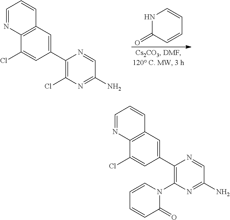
N1C(=O)C=CC=C1.C1(C2=CC3=C(C(Cl)=C2)N=CC=C3)=C(Cl)N=C(N)C=N1.C1(C2=CC3=C(C(Cl)=C2)N=CC=C3)=C(N2C=CC=CC2=O)N=C(N)C=N1
